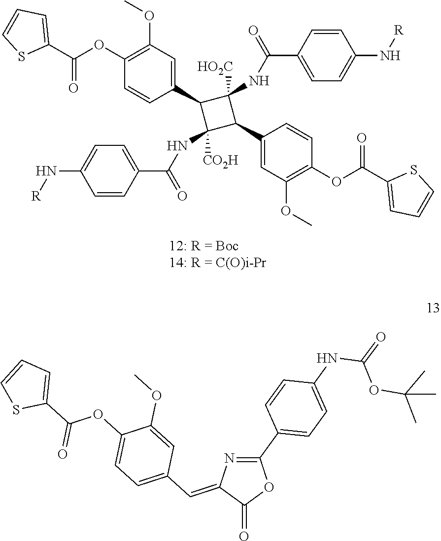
C1(C2C(NC(=O)C3=CC=C(N[R])C=C3)([CO2H])C(C3=CC(OC)=C(OC(=O)C4=CC=CS4)C=C3)C2(NC(C2=CC=C(N[R])C=C2)=O)[HO2C])=CC(OC)=C(OC(C2=CC=CS2)=O)C=C1.C1(C2=CC=C(NC(OC(C)(C)C)=O)C=C2)=NC(=CC2=CC=C(OC(=O)C3=CC=CS3)C(OC)=C2)C(=O)O1
